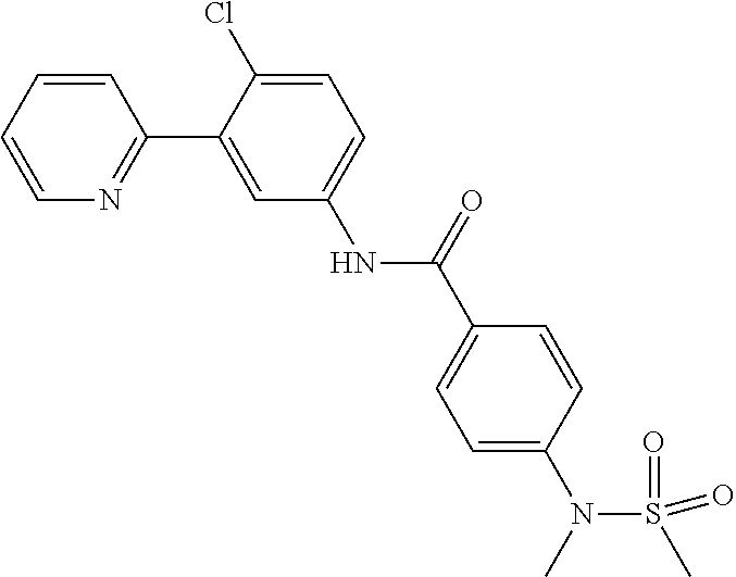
C1=CC=CN=C1C1=CC(NC(C2=CC=C(N(S(C)(=O)=O)C)C=C2)=O)=CC=C1Cl
